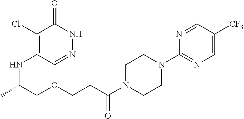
C1(Cl)=C(NC(COCCC(N2CCN(C3=NC=C([CF3])C=N3)CC2)=O)C)C=NNC1=O
